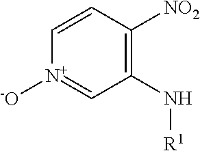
C1(N[R1])=C([NO2])C=C[N+]([-O])=C1
